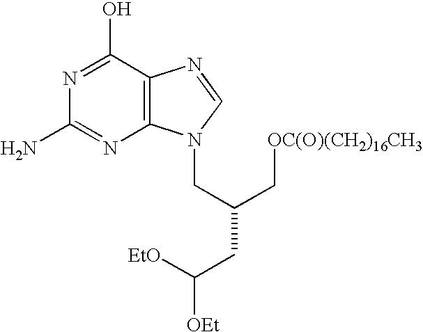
C12=C(C(O)=NC(N)=N1)N=CN2CC(CC([EtO])[OEt])C[OC(O)(CH2)16CH3]
